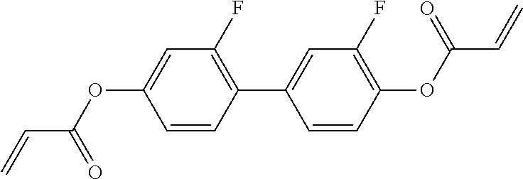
C=CC(OC1=CC(F)=C(C2=CC(F)=C(OC(C=C)=O)C=C2)C=C1)=O
